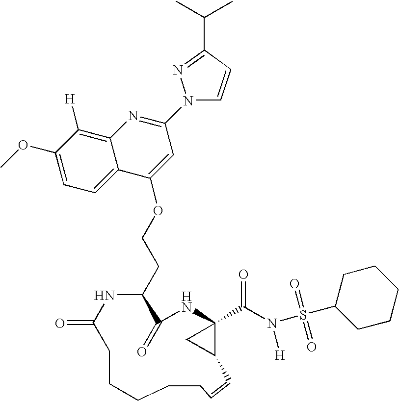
C1(OC)=CC=C2C(=C1[H])N=C(N1C=CC(C(C)C)=N1)C=C2OCCC1C(=O)NC2(C(N(S(=O)(=O)C3CCCCC3)[H])=O)C(C2)C=CCCCCCC(=O)N1
